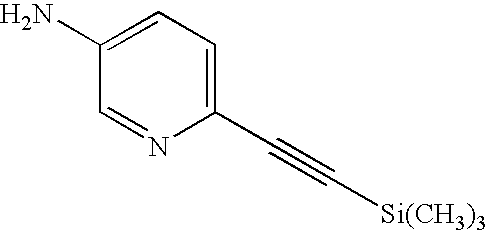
[Si(CH3)3]C#CC1=CC=C(N)C=N1
